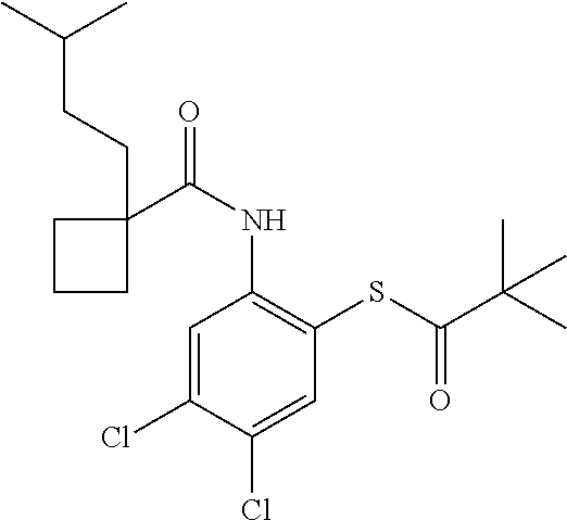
C1=C(Cl)C(Cl)=CC(SC(C(C)(C)C)=O)=C1NC(=O)C1(CCC(C)C)CCC1
